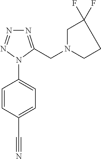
C1=C(C#N)C=CC(N2C(CN3CCC(F)(F)C3)=NN=N2)=C1
